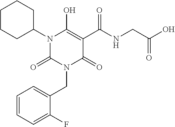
N1(C2CCCCC2)C(=O)N(CC2=CC=CC=C2F)C(=O)C(C(NCC(O)=O)=O)=C1O
